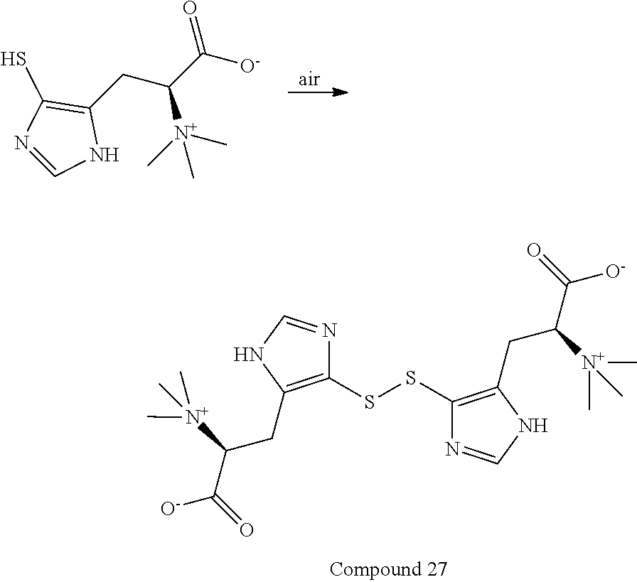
C1(CC(C([O-])=O)[N+](C)(C)C)=C(S)N=CN1.[air].C1(SSC2=C(CC([N+](C)(C)C)C([O-])=O)NC=N2)=C(CC([N+](C)(C)C)C([O-])=O)NC=N1
